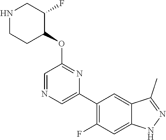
C1(C2=CN=CC(OC3C(F)CNCC3)=N2)=C(F)C=C2C(=C1)C(C)=NN2
